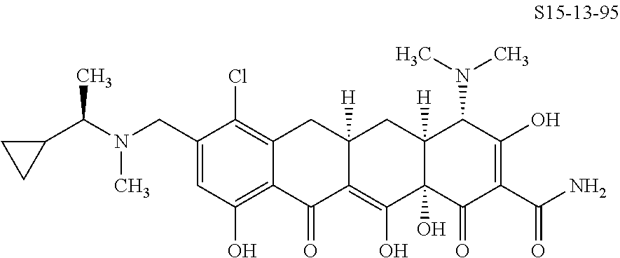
C12=C(Cl)C(CN(C(C3CC3)C)C)=CC(O)=C1C(=O)C1=C(O)C3(O)C([H])(CC1([H])C2)C(N(C)C)C(O)=C(C(N)=O)C3=O
